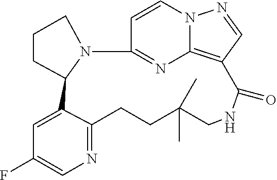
C1=CN2C3=C(C=N2)C(=O)NCC(C)(C)CCC2=NC=C(F)C=C2C2CCCN2C1=N3
